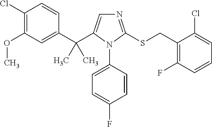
C1(Cl)=C(OC)C=C(C(C2=CN=C(SCC3=C(F)C=CC=C3Cl)N2C2=CC=C(F)C=C2)(C)C)C=C1
